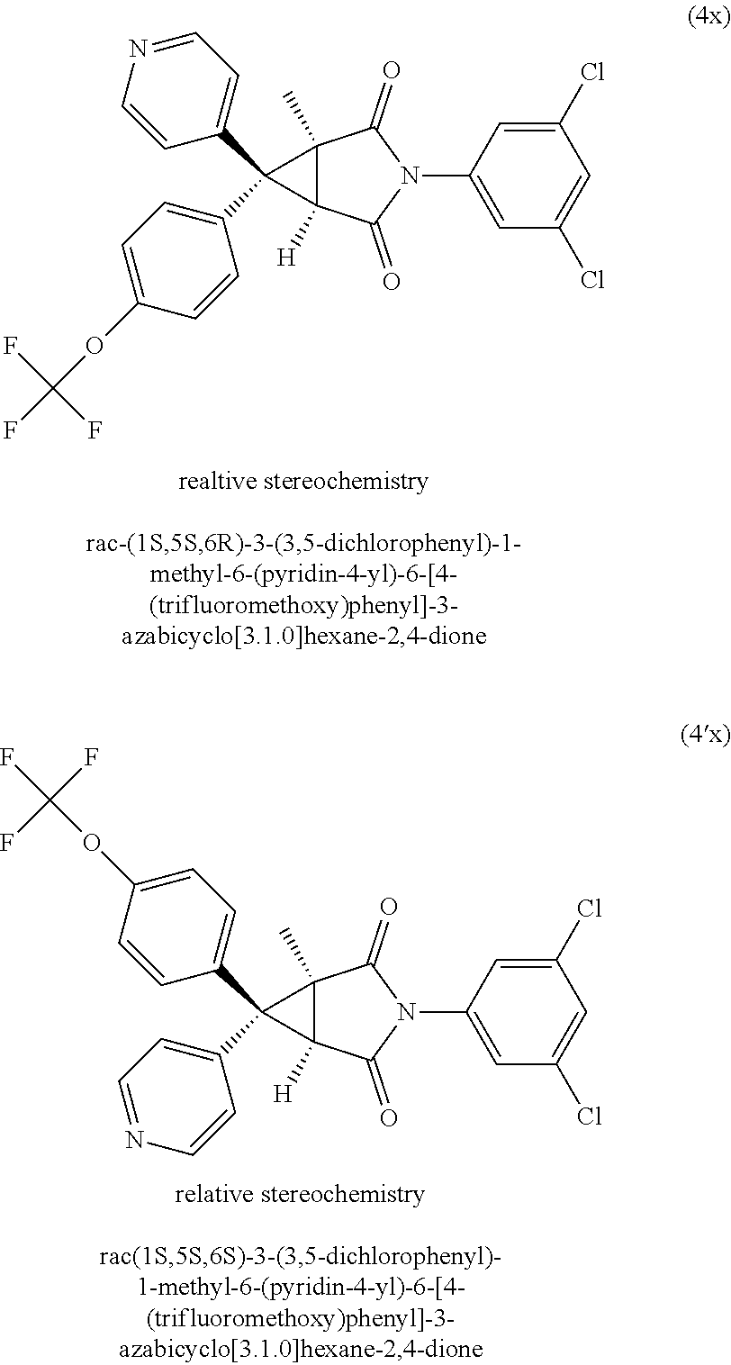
C12(C)C([H])(C(=O)N(C3=CC(Cl)=CC(Cl)=C3)C1=O)C2(C1=CC=NC=C1)C1=CC=C(OC(F)(F)F)C=C1.C12(C)C([H])(C(=O)N(C3=CC(Cl)=CC(Cl)=C3)C1=O)C2(C1=CC=C(OC(F)(F)F)C=C1)C1=CC=NC=C1
